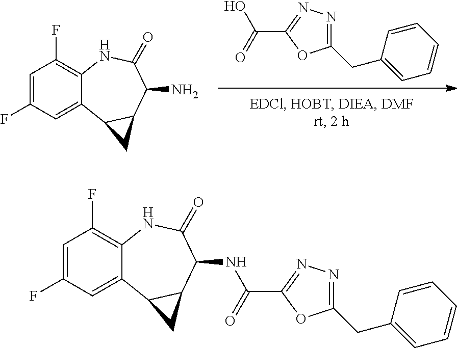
C1(CC2=CC=CC=C2)=NN=C(C(=O)O)O1.C12=CC(F)=CC(F)=C1NC(=O)C(N)C1C2C1.C(=O)(NC1C(=O)NC2=C(F)C=C(F)C=C2C2C1C2)C1=NN=C(CC2=CC=CC=C2)O1
